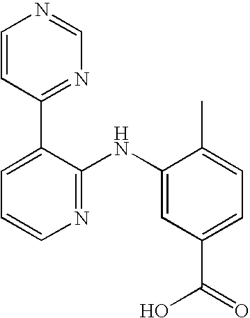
C1=CC(C2=CC=CN=C2NC2=CC(C(=O)O)=CC=C2C)=NC=N1
